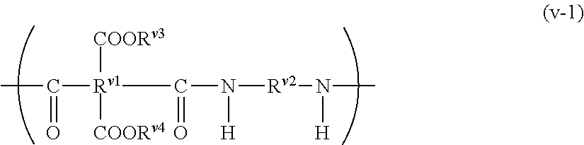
CC([Rv1](C(N([Rv2]N([H])C)[H])=O)([COORv4])[COORv3])=O
